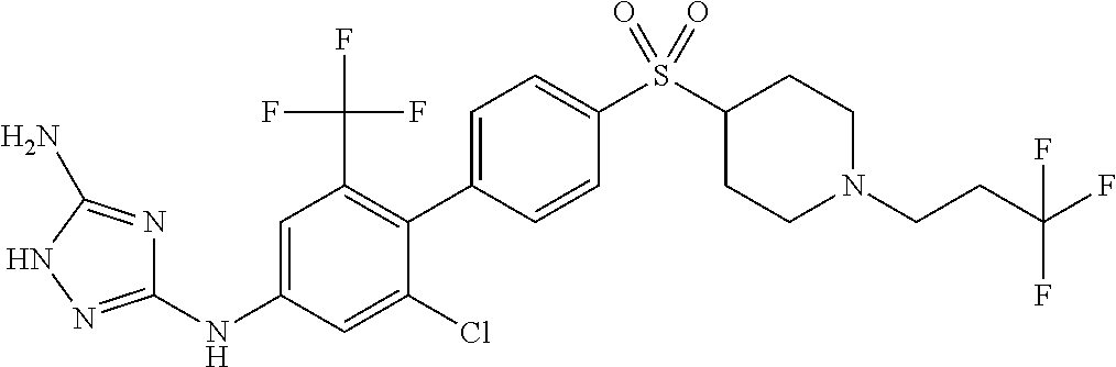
C1(NC2=CC(C(F)(F)F)=C(C3=CC=C(S(C4CCN(CCC(F)(F)F)CC4)(=O)=O)C=C3)C(Cl)=C2)=NNC(N)=N1
